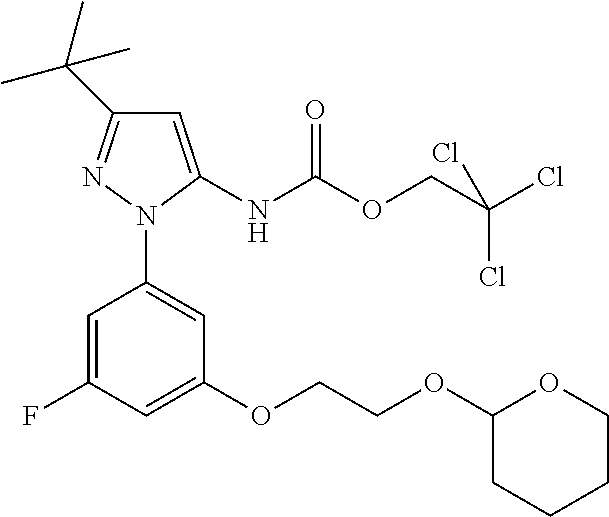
C1=C(F)C=C(OCCOC2CCCCO2)C=C1N1C(NC(OCC(Cl)(Cl)Cl)=O)=CC(C(C)(C)C)=N1
